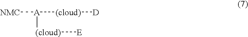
[NMC][A]([(cloud)][D])[(cloud)][E]
